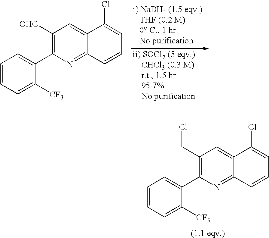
C1=CC=C([CF3])C(C2=C([OHC])C=C3C(=N2)C=CC=C3Cl)=C1.C1=CC=C([CF3])C(C2=C(CCl)C=C3C(=N2)C=CC=C3Cl)=C1
